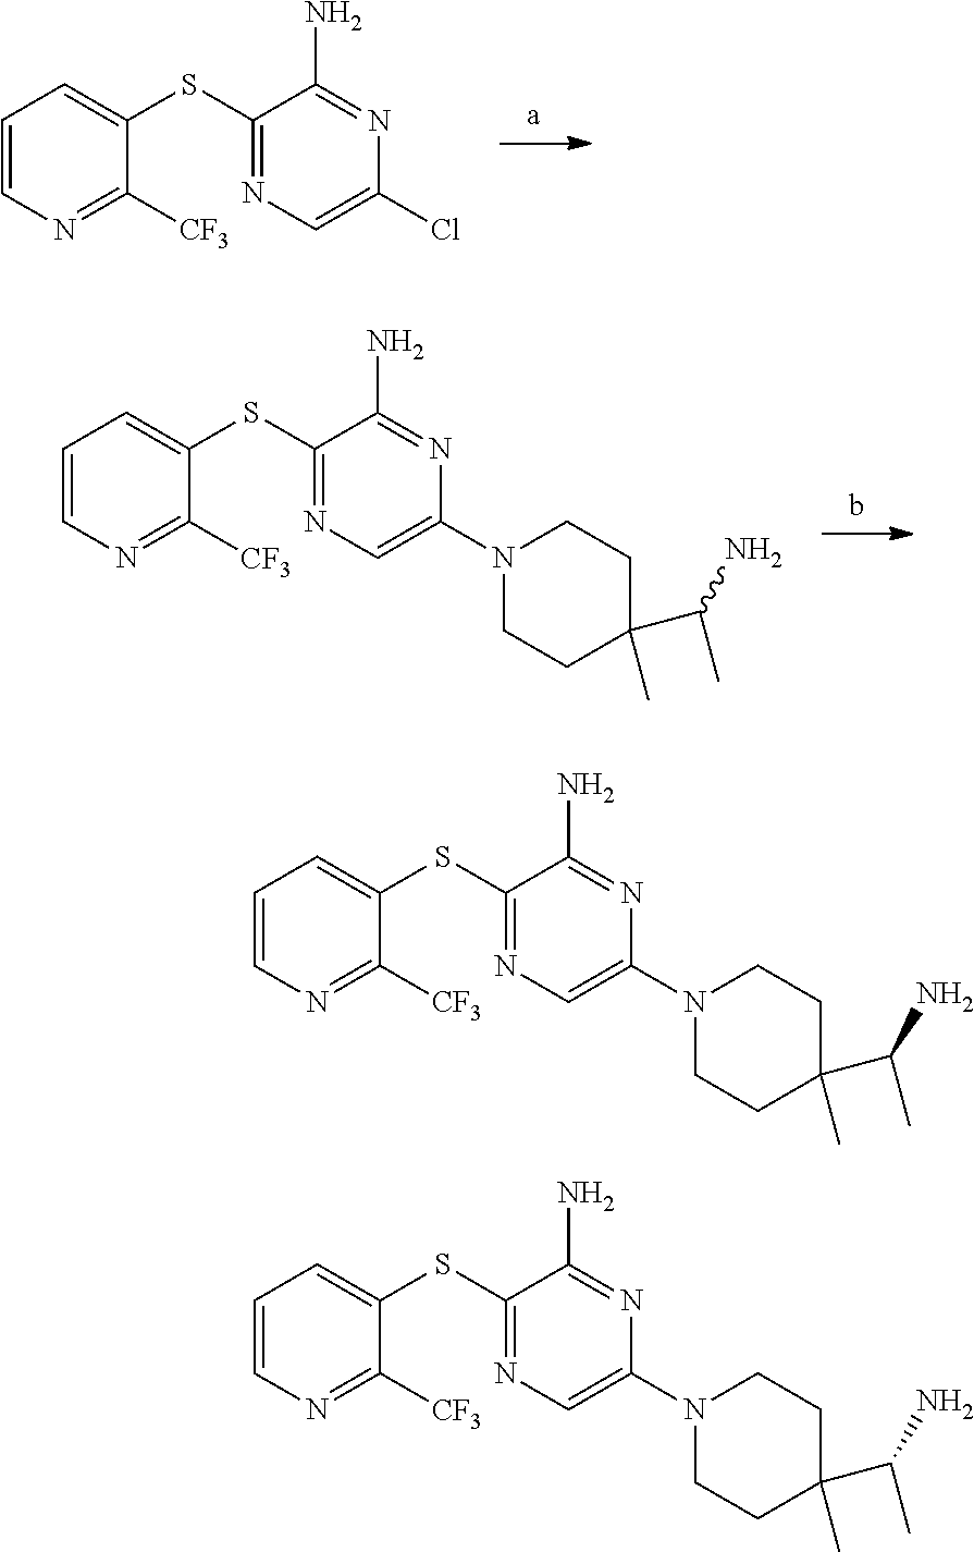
C1=CN=C([CF3])C(SC2=NC=C(Cl)N=C2N)=C1.C1=CN=C([CF3])C(SC2=NC=C(N3CCC(C)(C(C)N)CC3)N=C2N)=C1.C1=CN=C([CF3])C(SC2=NC=C(N3CCC(C)(C(C)N)CC3)N=C2N)=C1.C1=CN=C([CF3])C(SC2=NC=C(N3CCC(C)(C(C)N)CC3)N=C2N)=C1
